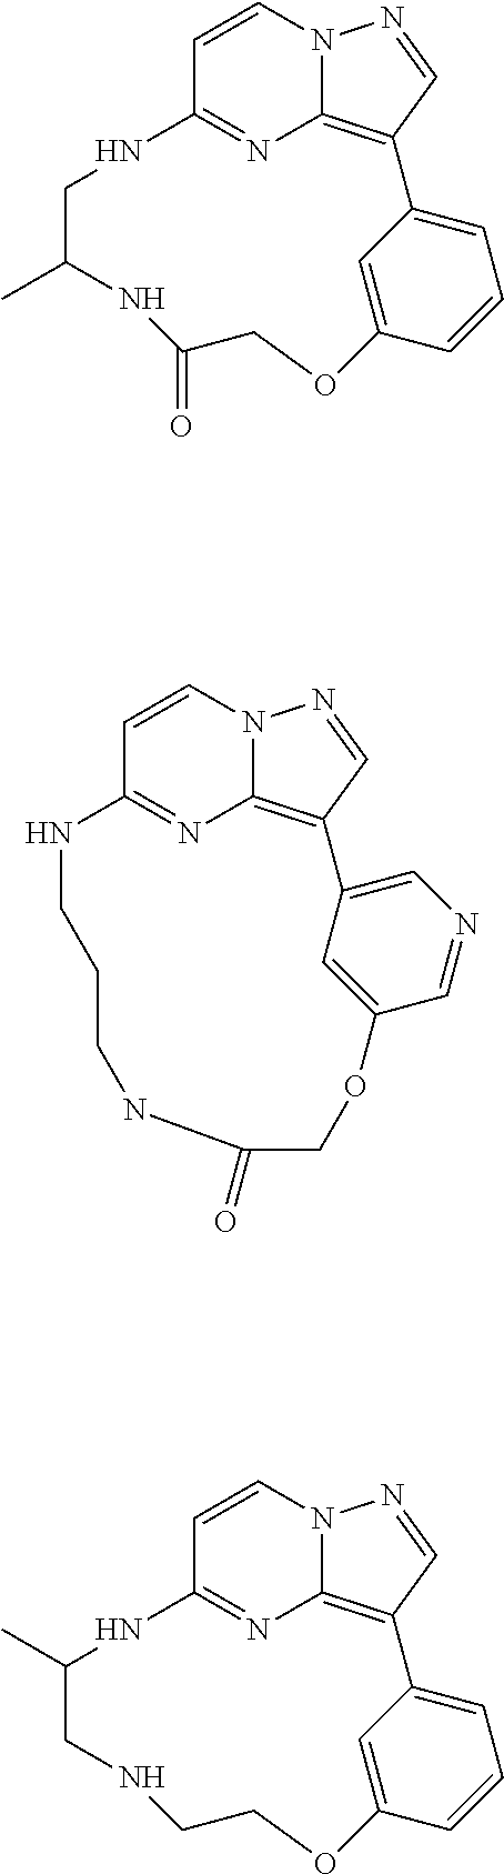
N12C3=C(C=N1)C1=CC=CC(=C1)OCC(=O)NC(C)CNC(=N3)C=C2.N12C3=C(C=N1)C1=CN=CC(=C1)OCC(=O)NCCCNC(=N3)C=C2.N12C3=C(C=N1)C1=CC=CC(=C1)OCCNCC(C)NC(=N3)C=C2
